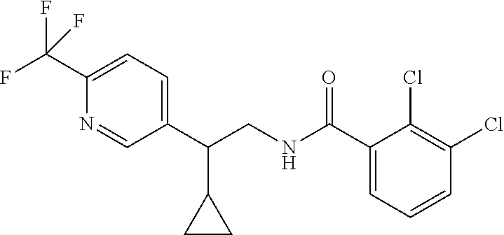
C1(C(F)(F)F)=CC=C(C(CNC(C2=CC=CC(Cl)=C2Cl)=O)C2CC2)C=N1
